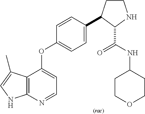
C12=C(N=CC=C1OC1=CC=C(C3CCNC3C(=O)NC3CCOCC3)C=C1)NC=C2C
